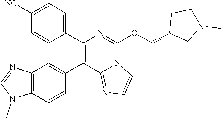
C1([NC])=CC=C(C2=C(C3=CC4=C(C=C3)N(C)C=N4)C3=NC=CN3C(OCC3CN(C)CC3)=N2)C=C1
